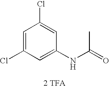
N(C(=O)C)C1=CC(Cl)=CC(Cl)=C1.[2 TFA]
